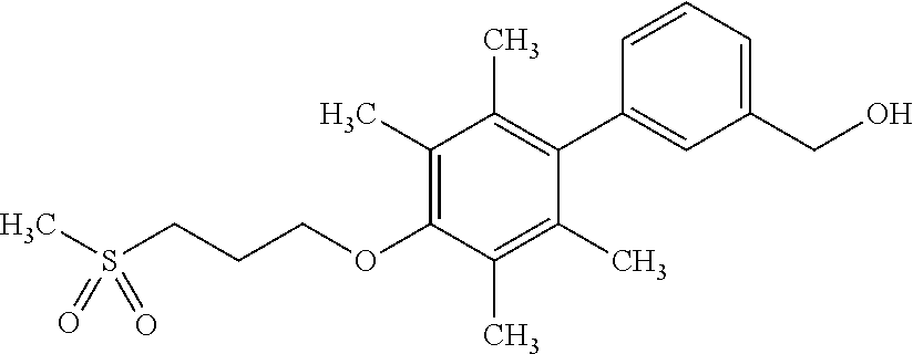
O(C1=C(C)C(C)=C(C2=CC(CO)=CC=C2)C(C)=C1C)CCCS(C)(=O)=O
